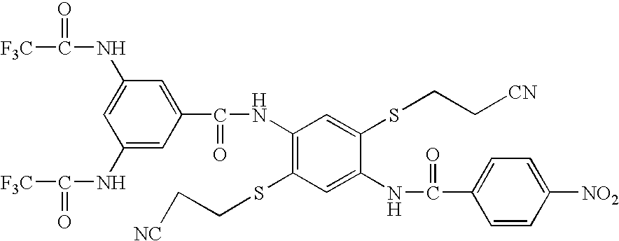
C1=C(SCC[CN])C(NC(=O)C2=CC=C([NO2])C=C2)=CC(SCC[NC])=C1NC(C1=CC(NC([F3C])=O)=CC(NC([F3C])=O)=C1)=O
